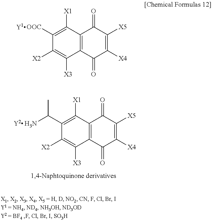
C1([OOC])=C([X1])C2=C(C([X3])=C1[X2])C(=O)C([X4])=C([X5])C2=O.C1(C(C)N)=C([X1])C2=C(C([X3])=C1[X2])C(=O)C([X4])=C([X5])C2=O
